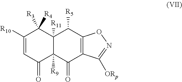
C1([R10])=CC(=O)C2([R9])C([R11])(C1([R3])[R4])C([R5])C1=C(C2=O)C([ORp])=NO1
